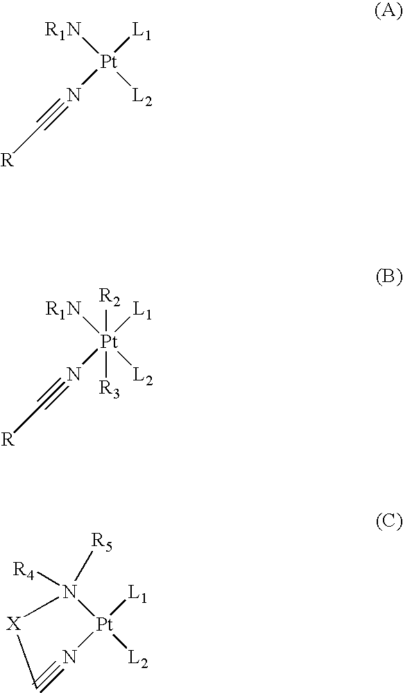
[R1N][Pt]([L1])(N#C[R])[L2].[R1N][Pt]([L1])(N#C[R])([L2])([R2])[R3].N1([R4])([R5])[Pt]([L1])([L2])N#C[X]1
